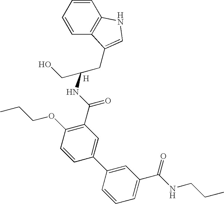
CCCOC1=C(C(NC(CC2=CNC3=C2C=CC=C3)CO)=O)C=C(C2=CC(C(NCCC)=O)=CC=C2)C=C1.[H]
